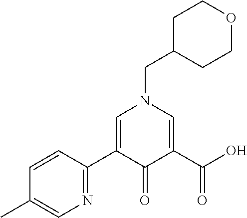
C1=CC(C2=CN(CC3CCOCC3)C=C(C(O)=O)C2=O)=NC=C1C
